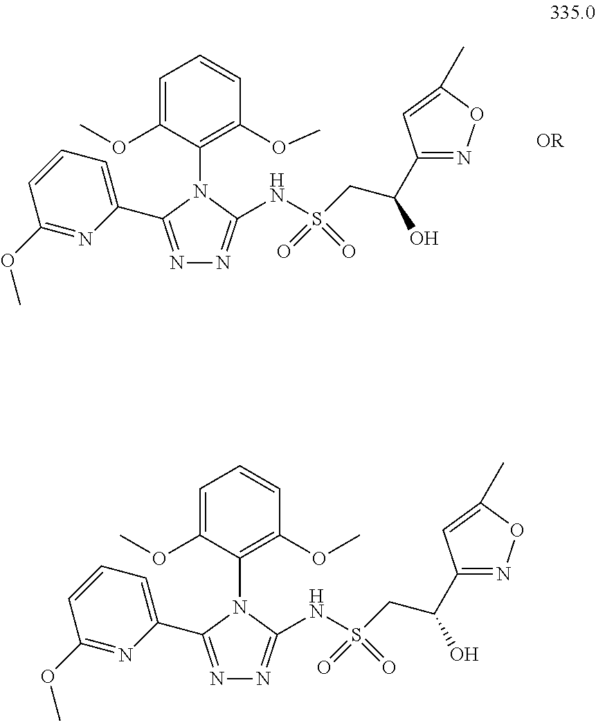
C1=C(C2=NN=C(NS(CC(C3=NOC(C)=C3)O)(=O)=O)N2C2=C(OC)C=CC=C2OC)N=C(OC)C=C1.C1=C(C2=NN=C(NS(CC(C3=NOC(C)=C3)O)(=O)=O)N2C2=C(OC)C=CC=C2OC)N=C(OC)C=C1
